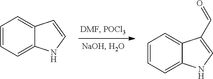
C1=CC=C2C(=C1)C=CN2.C1=CC=C2C(=C1)C(C=O)=CN2
